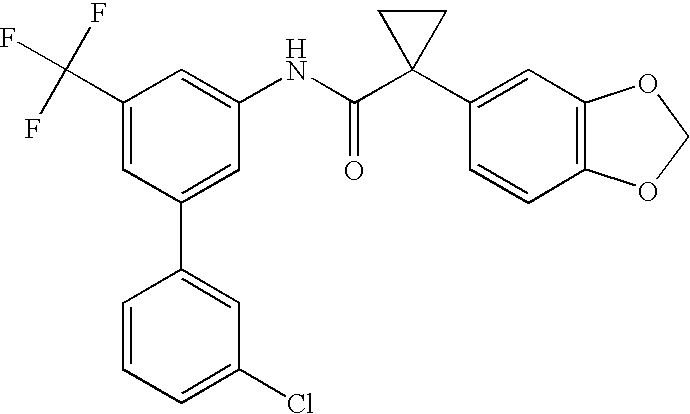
C1(NC(C2(C3=CC4=C(C=C3)OCO4)CC2)=O)=CC(C(F)(F)F)=CC(C2=CC(Cl)=CC=C2)=C1
